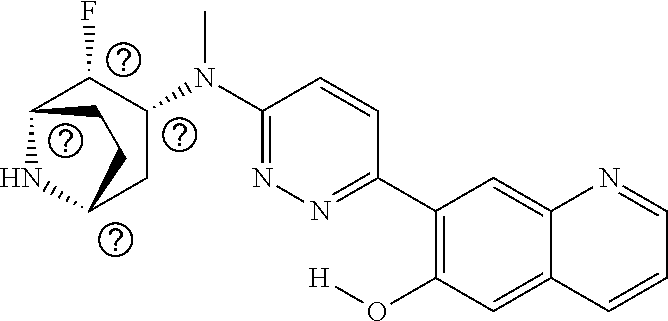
C12NC(CC(N(C3=NN=C(C4=C(O[H])C=C5C(=C4)N=CC=C5)C=C3)C)C1F)CC2
